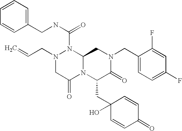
N(C(=O)N1N(CC=C)CC(=O)N2C1CN(CC1=CC=C(F)C=C1F)C(=O)C2CC1(O)C=CC(=O)C=C1)CC1=CC=CC=C1
